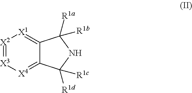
[X2]1=[X3][X4]=C2C(=[X1]1)C([R1a])([R1b])NC2([R1d])[R1c]
